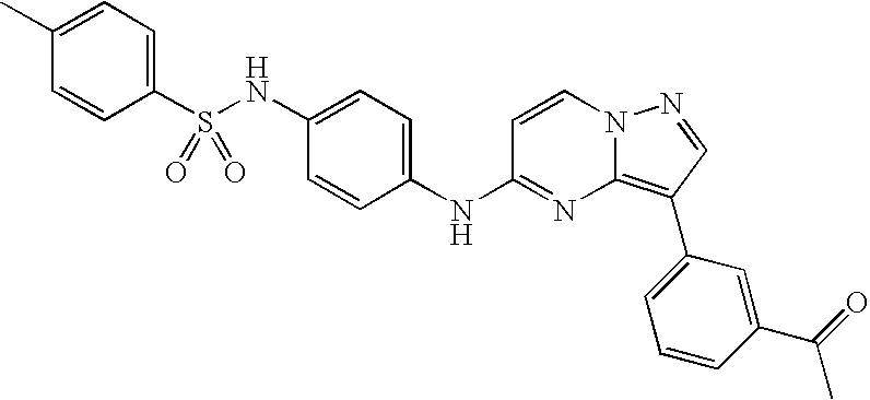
C1(NS(C2=CC=C(C)C=C2)(=O)=O)=CC=C(NC2=NC3=C(C4=CC=CC(C(C)=O)=C4)C=NN3C=C2)C=C1
